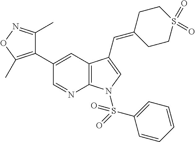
C1(C2=CC3=C(N=C2)N(S(=O)(C2=CC=CC=C2)=O)C=C3C=C2CCS(=O)(=O)CC2)=C(C)ON=C1C
